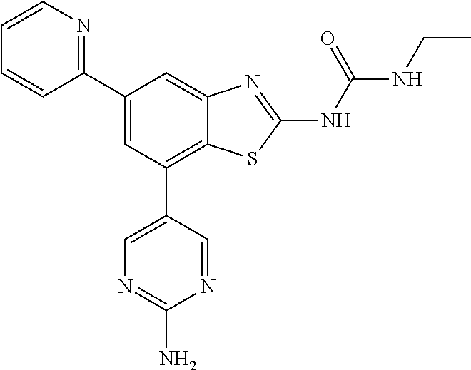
C1=CN=C(C2=CC(C3=CN=C(N)N=C3)=C3C(=C2)N=C(NC(NCC)=O)S3)C=C1
